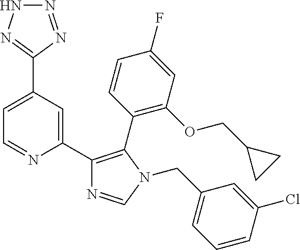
C1(C2=CC(C3=NNN=N3)=CC=N2)=C(C2=C(OCC3CC3)C=C(F)C=C2)N(CC2=CC=CC(Cl)=C2)C=N1
